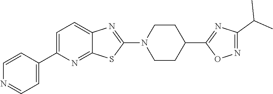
C1=C(C2=CC=NC=C2)N=C2C(=C1)N=C(N1CCC(C3=NC(C(C)C)=NO3)CC1)S2
